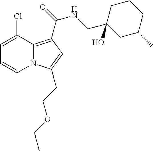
C1=C(Cl)C2=C(C(NCC3(O)CC(C)CCC3)=O)C=C(CCOCC)N2C=C1
